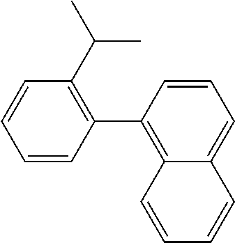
C1(C(C)C)=C(C2=C3C(=CC=C2)C=CC=C3)C=CC=C1
